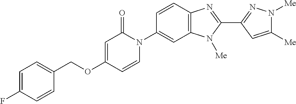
C1(COC2=CC(=O)N(C3=CC4=C(C=C3)N=C(C3=NN([Me])C([Me])=C3)N4[Me])C=C2)=CC=C(F)C=C1
